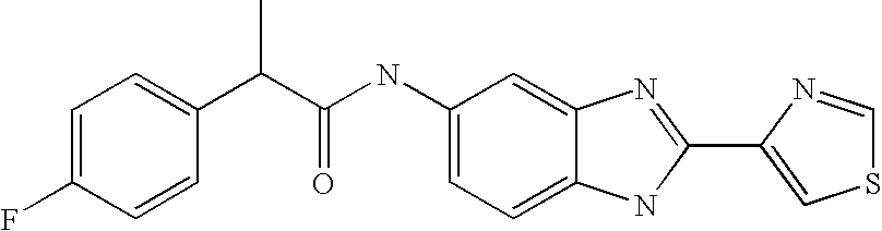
C1=C2C(=CC=C1NC(C(C1=CC=C(F)C=C1)C)=O)NC(C1=CSC=N1)=N2
